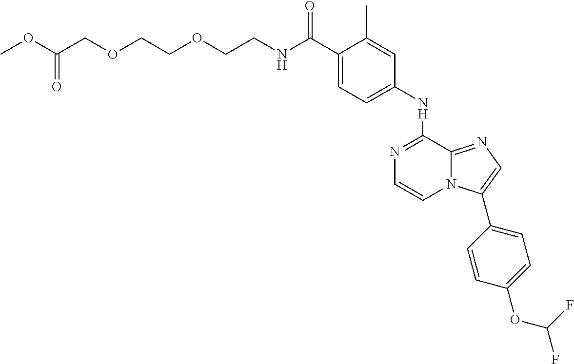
C(C1=CC=C(NC2=NC=CN3C2=NC=C3C2=CC=C(OC(F)F)C=C2)C=C1C)(=O)NCCOCCOCC(OC)=O
